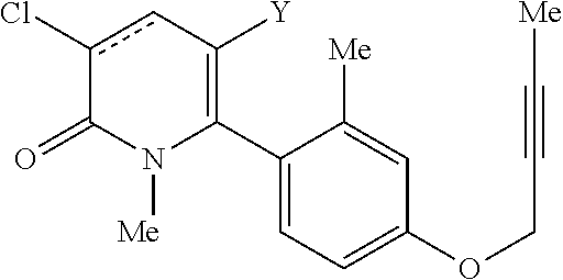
C1(C2=C([Y])cc(Cl)C(=O)N2[Me])=CC=C(OCC#C[Me])C=C1[Me]
